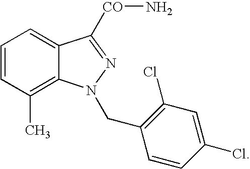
C1=CC(C)=C2C(=C1)C([CO]N)=NN2CC1=C(Cl)C=C(Cl)C=C1
